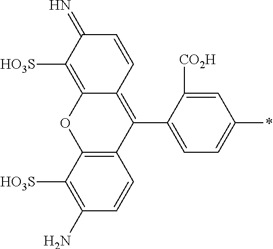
C1(N)=C([HO3S])C2=C(C=C1)C(C1=CC=C(*)C=C1[CO2H])=C1C(=C([HO3S])C(=N)C=C1)O2
